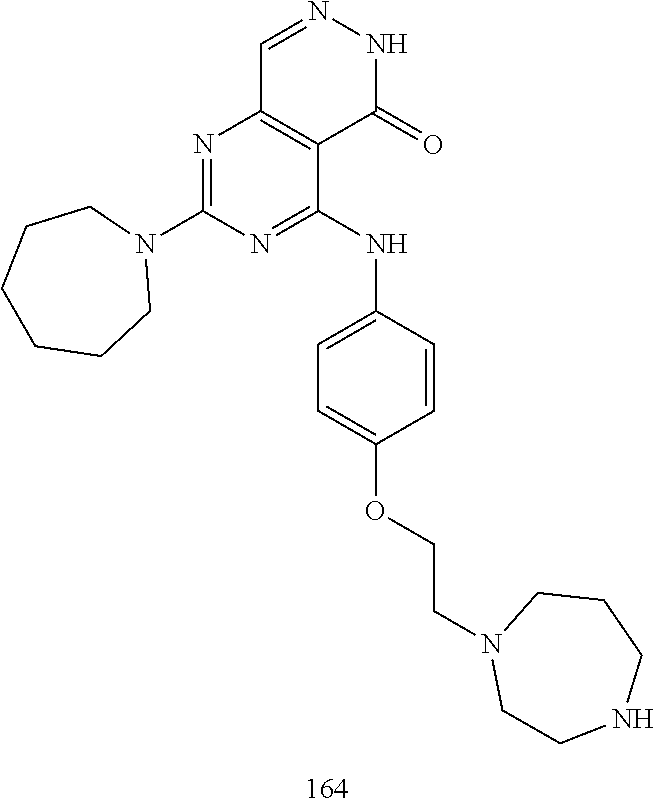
C1=NNC(=O)C2=C1N=C(N1CCCCCC1)N=C2NC1=CC=C(OCCN2CCNCCC2)C=C1
